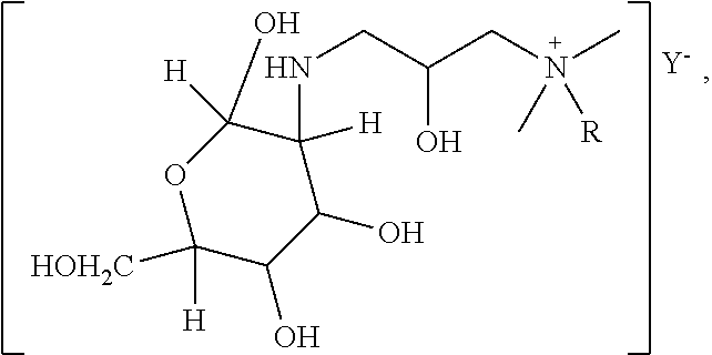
C1(NCC(O)CN(C)(C)[R])([H])C([H])(O)OC([HOH2C])([H])C(O)C1O.[Y]
